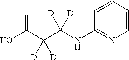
OC(C(C(NC1=NC=CC=C1)([D])[D])([D])[D])=O
